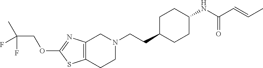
C12=C(CCN(CCC3CCC(NC(C=CC)=O)CC3)C1)SC(OCC(C)(F)F)=N2
